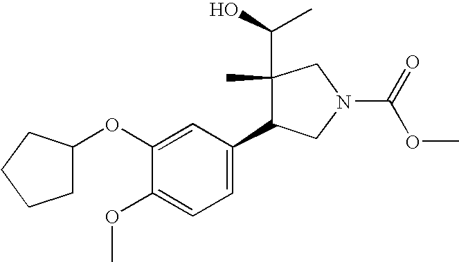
C1(OC)=CC=C(C2C(C)(C(O)C)CN(C(OC)=O)C2)C=C1OC1CCCC1
